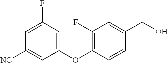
C1(OC2=C(F)C=C(CO)C=C2)=CC(F)=CC([NC])=C1
